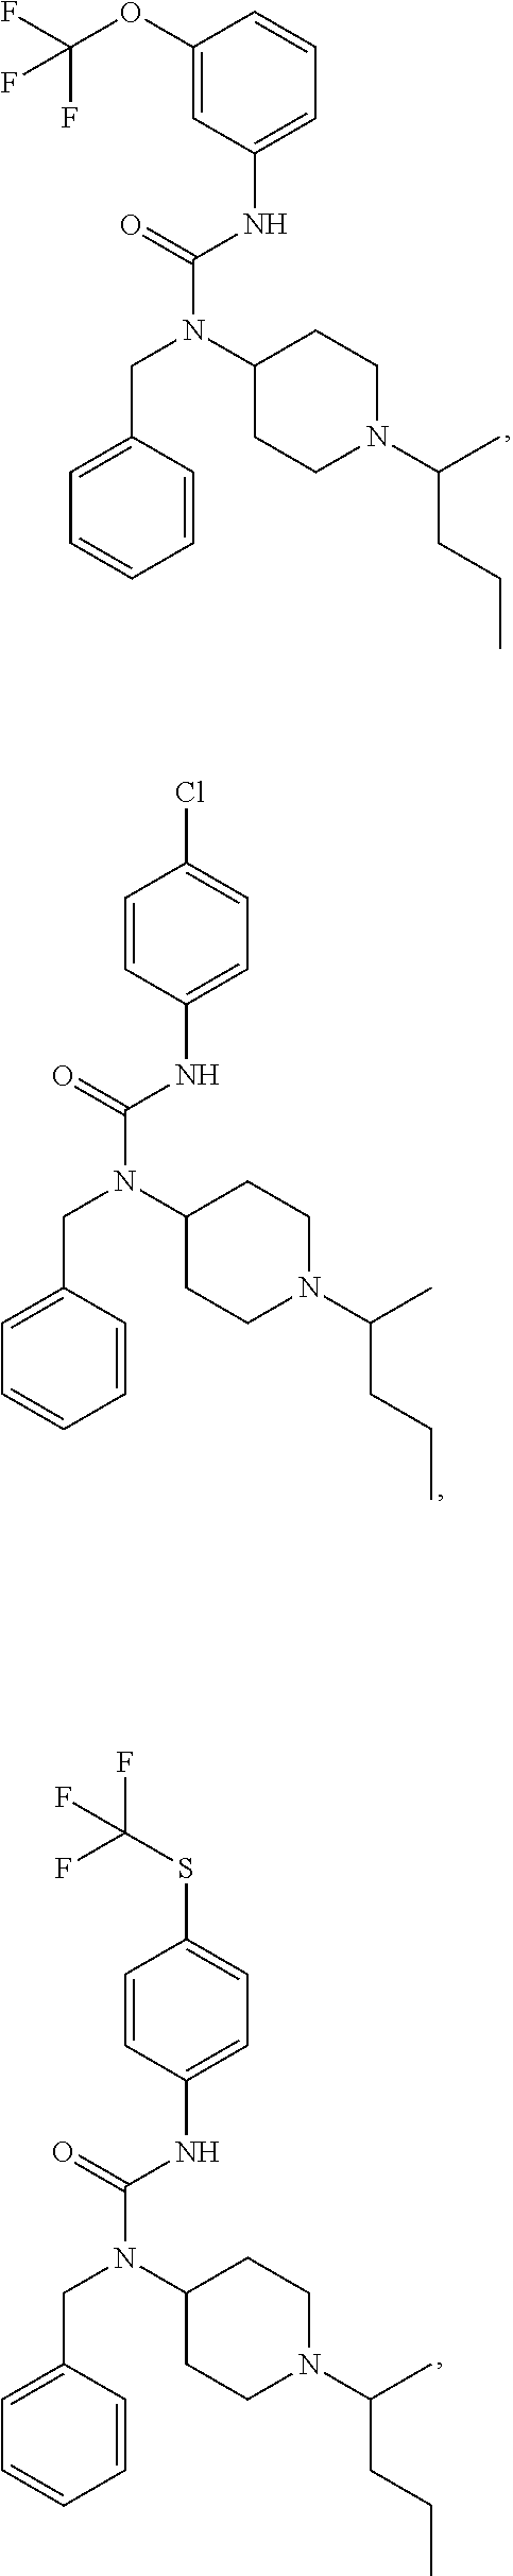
C1(NC(N(CC2=CC=CC=C2)C2CCN(C(CCC)C)CC2)=O)=CC=C(Cl)C=C1.C1(NC(N(CC2=CC=CC=C2)C2CCN(C(C)CCC)CC2)=O)=CC=C(SC(F)(F)F)C=C1.C1(NC(N(CC2=CC=CC=C2)C2CCN(C(C)CCC)CC2)=O)=CC=CC(OC(F)(F)F)=C1
